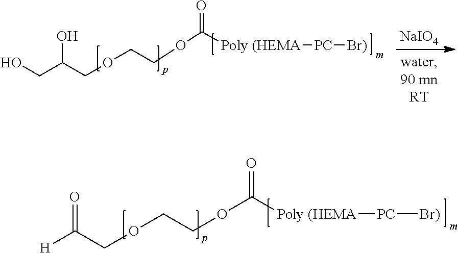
[H]C(COCCOC([Poly (HEMA][PC][Br)])=O)=O.[NaIO4].OCC(COCCOC([Poly (HEMA][PC][Br)])=O)O
